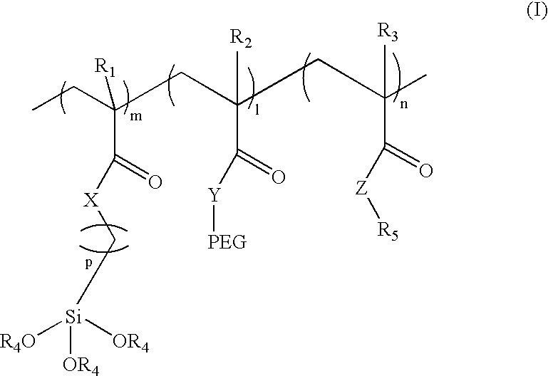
CCC(CC(C(=O)[Y][PEG])(CC(C(=O)[Z][R5])(C)[R3])[R2])(C([X]C[Si]([R4O])([OR4])[OR4])=O)[R1]
